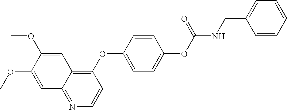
C1=C(OC)C(OC)=CC2=NC=CC(OC3=CC=C(OC(=O)NCC4=CC=CC=C4)C=C3)=C12
